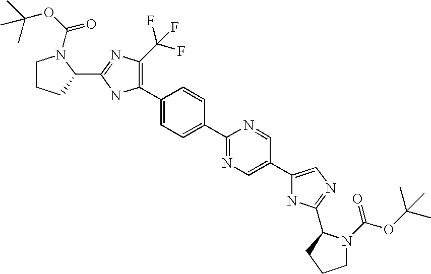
C1(C2=C(C(F)(F)F)N=C(C3N(C(OC(C)(C)C)=O)CCC3)N2)=CC=C(C2=NC=C(C3=CN=C(C4N(C(=O)OC(C)(C)C)CCC4)N3)C=N2)C=C1
